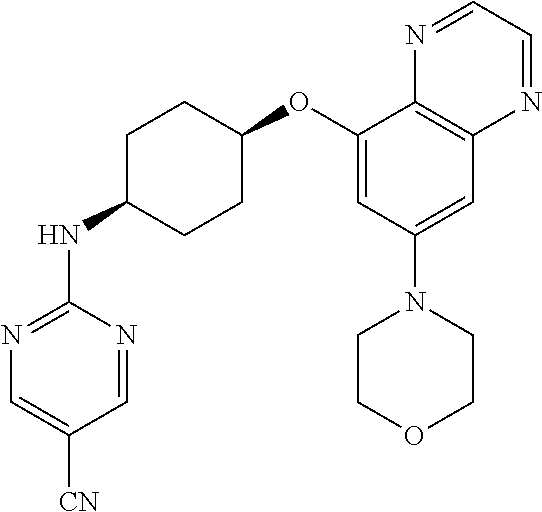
C1(OC2CCC(NC3=NC=C([CN])C=N3)CC2)=CC(N2CCOCC2)=CC2=C1N=CC=N2
